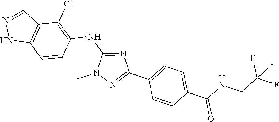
N1(C)N=C(C2=CC=C(C(NCC(F)(F)F)=O)C=C2)N=C1NC1=C(Cl)C2=C(NN=C2)C=C1
